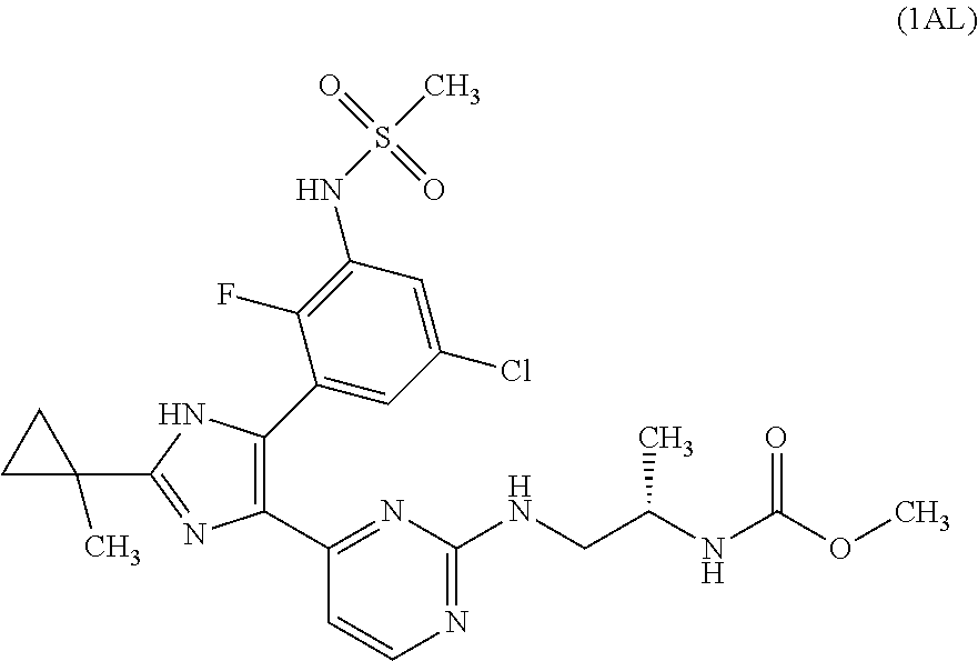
C1(C2=NC(NCC(NC(OC)=O)C)=NC=C2)=C(C2=CC(Cl)=CC(NS(=O)(=O)C)=C2F)NC(C2(C)CC2)=N1
